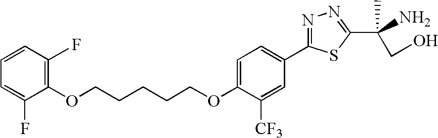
C(CCCCOC1=CC=C(C2=NN=C(C(N)(CO)C)S2)C=C1[CF3])OC1=C(F)C=CC=C1F
